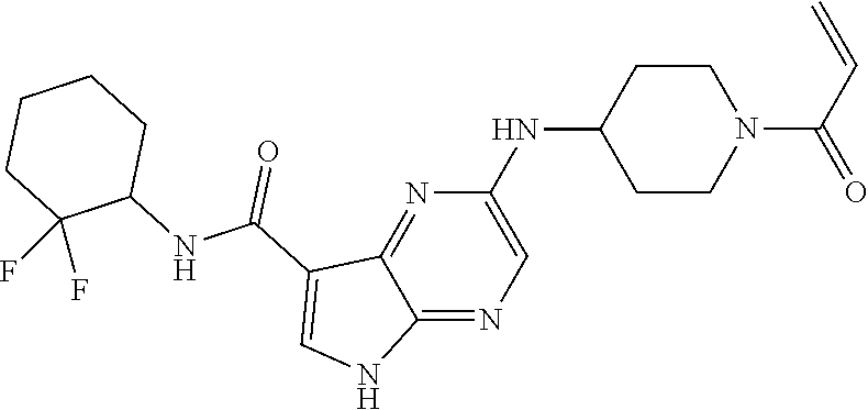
N(C1CCN(C(C=C)=O)CC1)C1=CN=C2C(=N1)C(C(NC1C(F)(F)CCCC1)=O)=CN2
